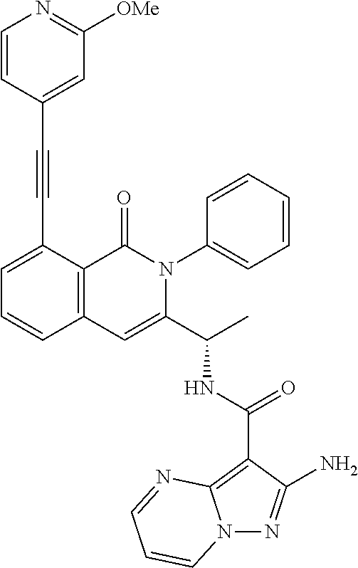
N12N=C(N)C(C(NC(C3=CC4=C(C(=O)N3C3=CC=CC=C3)C(C#CC3=CC([OMe])=NC=C3)=CC=C4)C)=O)=C1N=CC=C2
